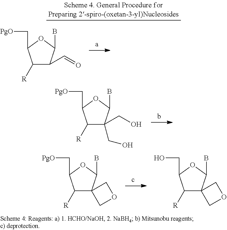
C1([R])C(CO)(CO)C(B)OC1C[PgO].C1([R])C(C[PgO])OC(B)C12COC2.C1([R])C(CO)OC(B)C12COC2.C1([R])C(C=O)C(B)OC1C[PgO]
